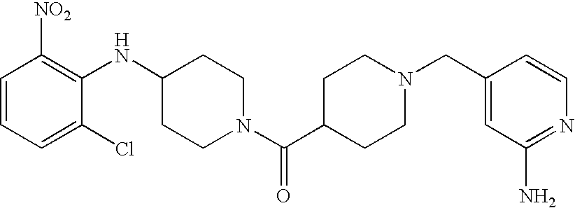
C1(NC2CCN(C(C3CCN(CC4=CC(N)=NC=C4)CC3)=O)CC2)=C([NO2])C=CC=C1Cl
